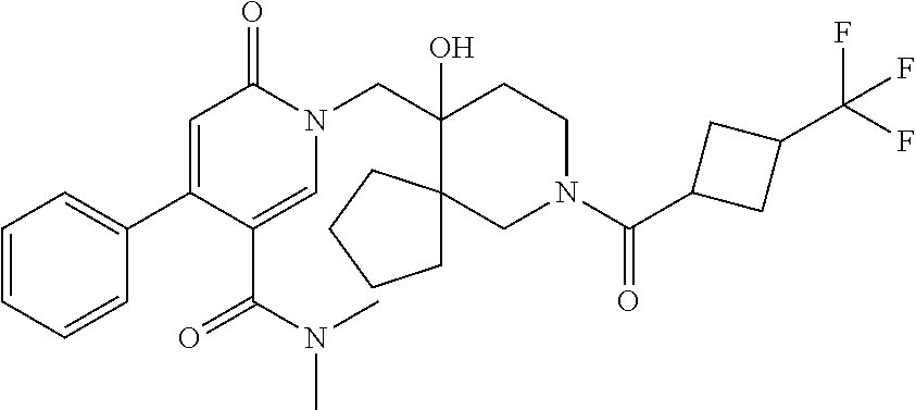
C1=CC=CC(C2=CC(=O)N(CC3(O)C4(CN(C(C5CC(C(F)(F)F)C5)=O)CC3)CCCC4)C=C2C(N(C)C)=O)=C1
